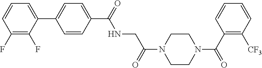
C1(C(=O)NCC(=O)N2CCN(C(=O)C3=C([CF3])C=CC=C3)CC2)=CC=C(C2=CC=CC(F)=C2F)C=C1
